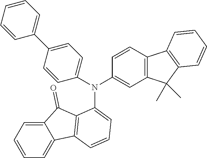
C1=C2C(=CC=C1)C1=C(C2=O)C(N(C2=CC=C(C3=CC=CC=C3)C=C2)C2=CC3=C(C=C2)C2=C(C3(C)C)C=CC=C2)=CC=C1
